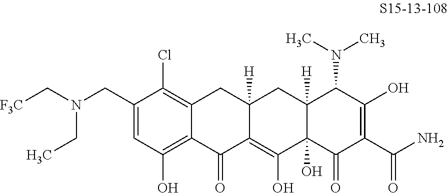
C1(CN(C[F3C])CC)=CC(O)=C2C(=C1Cl)CC1([H])C(=C(O)C3(O)C([H])(C1)C(N(C)C)C(O)=C(C(N)=O)C3=O)C2=O
